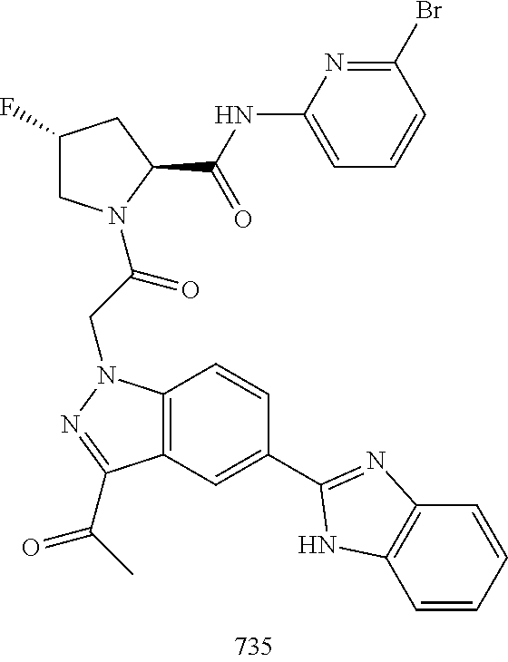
C12=C(C=C(C3=NC4=C(C=CC=C4)N3)C=C1)C(C(C)=O)=NN2CC(=O)N1CC(F)CC1C(NC1=CC=CC(Br)=N1)=O
